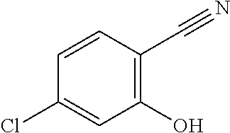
C1(Cl)=CC(O)=C(C#N)C=C1
